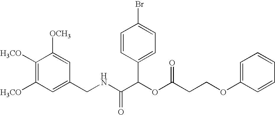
C1(CNC(C(OC(CCOC2=CC=CC=C2)=O)C2=CC=C(Br)C=C2)=O)=CC([H3CO])=C([H3CO])C([OCH3])=C1
